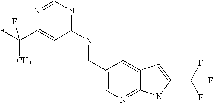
C1(NCC2=CN=C3C(=C2)C=C(C(F)(F)F)N3)=NC=NC(C(F)(C)F)=C1
